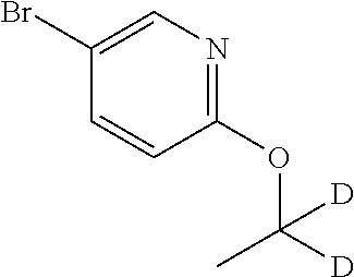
C1(OC([D])([D])C)=NC=C(Br)C=C1
